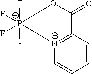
F[P-]1(F)(F)(F)[N+]2=C(C=CC=C2)C(=O)O1
